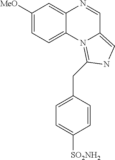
C1([MeO])=CC=C2C(=C1)N=CC1=CNC(CC3=CC=C([SO2NH2])C=C3)=N21
